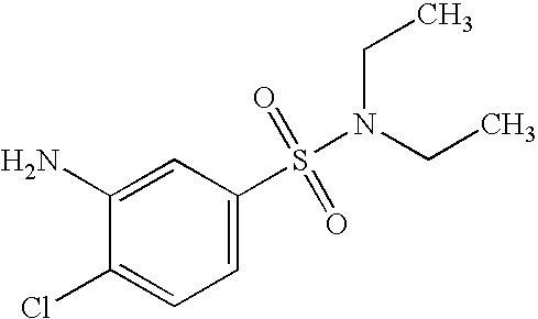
C1=C(S(=O)(=O)N(CC)CC)C=C(N)C(Cl)=C1
